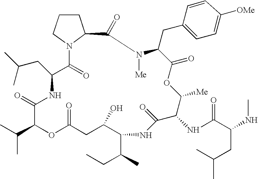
C1CCN2C1C(=O)N([Me])C(CC1=CC=C([OMe])C=C1)C(=O)OC([Me])C(NC(C(CC(C)C)NC)=O)C(=O)NC(C(C)CC)C(O)CC(=O)OC(C(C)C)C(=O)NC(CC(C)C)C2=O
